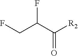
C(=O)(C(CF)F)[R2]
